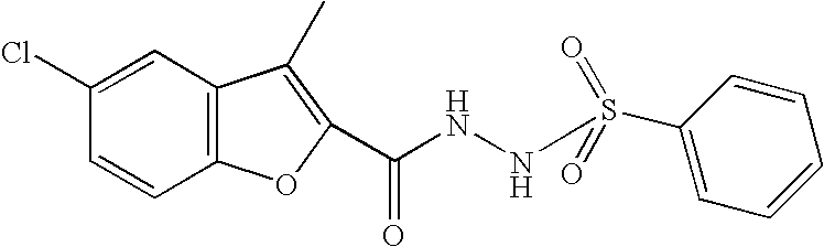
N(NC(=O)C1=C(C)C2=C(C=CC(Cl)=C2)O1)S(C1=CC=CC=C1)(=O)=O
